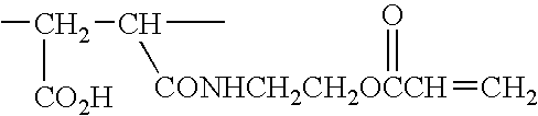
CC(C(C)[CONHCH2CH2OCCH](=O)=C)[CO2H]
